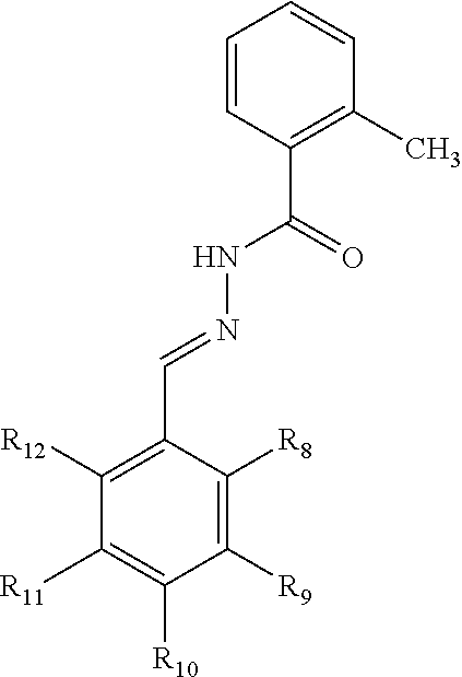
C1=CC(C(=O)NN=CC2=C([R12])C([R11])=C([R10])C([R9])=C2[R8])=C(C)C=C1
